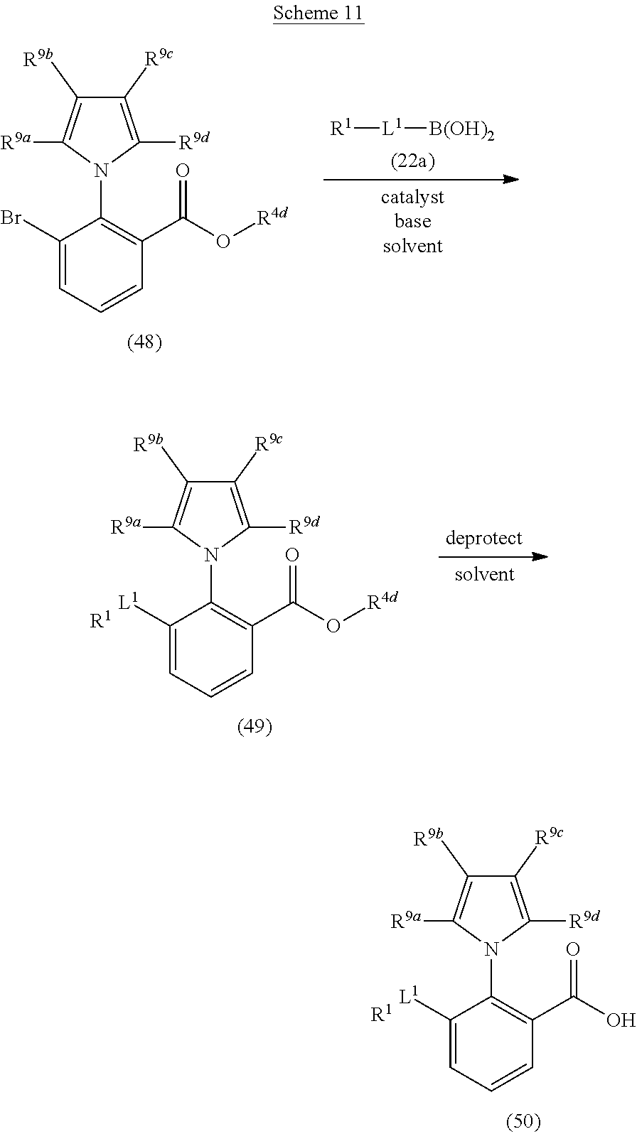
C1(Br)=CC=CC(C(O[R4d])=O)=C1N1C([R9d])=C([R9c])C([R9b])=C1[R9a].[R1][L1][B(OH)2].C1([L1])=CC=CC(C(O[R4d])=O)=C1N1C([R9d])=C([R9c])C([R9b])=C1[R9a].[R1].C1([L1])=CC=CC(C(O)=O)=C1N1C([R9d])=C([R9c])C([R9b])=C1[R9a].[R1]
